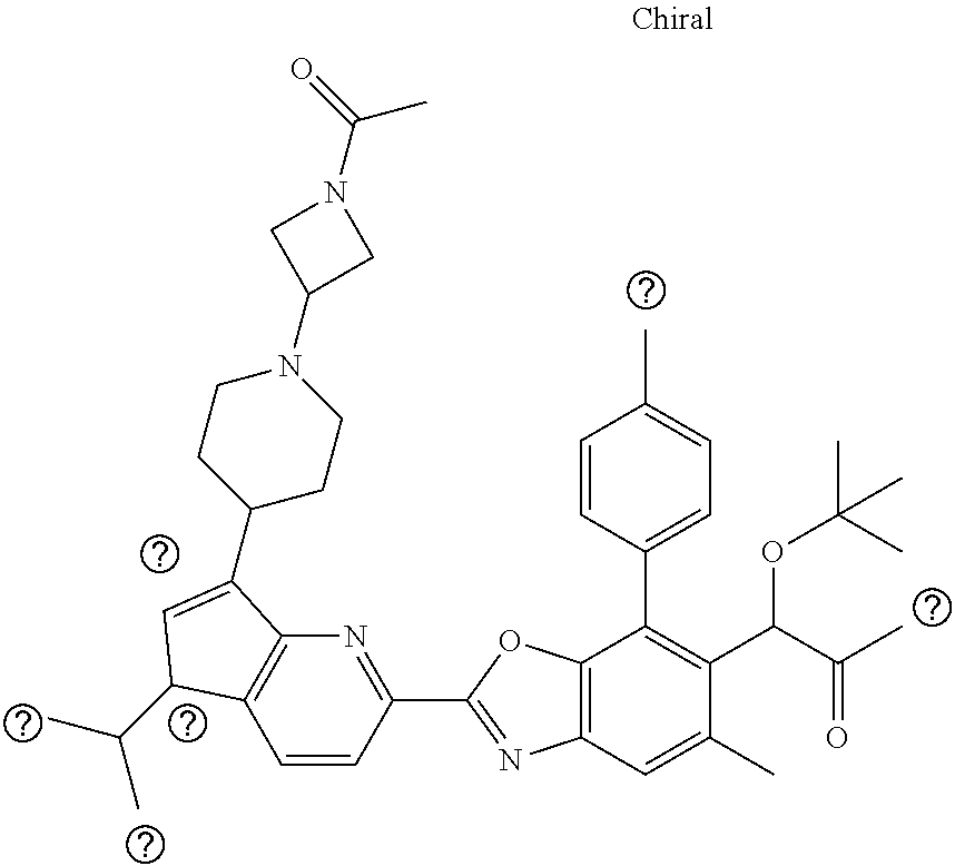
C1=CC(C2=NC3=C(O2)C(C2=CC=C(C)C=C2)=C(C(C(C)=O)OC(C)(C)C)C(C)=C3)=NC2=C1C(C(C)C)C=C2C1CCN(C2CN(C(=O)C)C2)CC1
